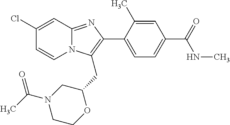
C1(Cl)=CC2=NC(C3=CC=C(C(NC)=O)C=C3C)=C(CC3OCCN(C(C)=O)C3)N2C=C1
